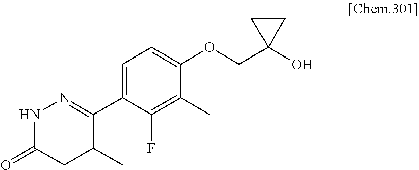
C1(C2=NNC(=O)CC2C)=CC=C(OCC2(O)CC2)C(C)=C1F
